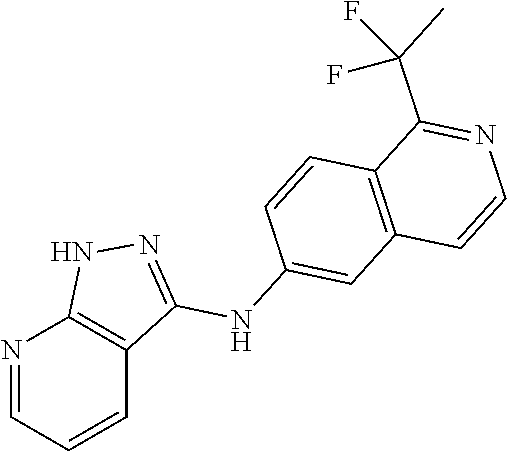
N1=CC=CC2=C1NN=C2NC1=CC2=C(C=C1)C(C(C)(F)F)=NC=C2
